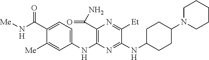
C1(NC2=C(C(N)=O)N=C([Et])C(NC3CCC(N4CCCCC4)CC3)=N2)=CC=C(C(N[Me])=O)C([Me])=C1
